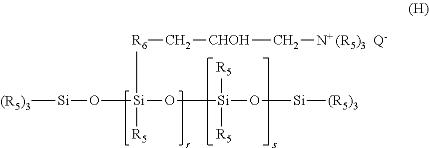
[(R5)3][Si]O[Si](O[Si](O[Si][(R5)3])([R5])[R5])([R6]C[CHOH]C[N+ (R5)3  Q-])[R5]
